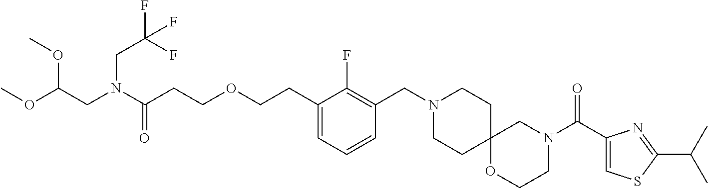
COC(OC)CN(CC(F)(F)F)C(=O)CCOCCC1=CC=CC(CN2CCC3(CC2)OCCN(C(=O)C2=CSC(C(C)C)=N2)C3)=C1F
